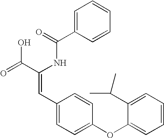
C1=C(C(=O)NC(C(=O)O)=CC2=CC=C(OC3=CC=CC=C3C(C)C)C=C2)C=CC=C1
